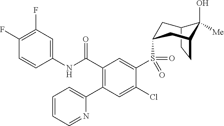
C1(F)=C(F)C=C(NC(C2=C(C3=CC=CC=N3)C=C(Cl)C(S(=O)(=O)C3CC4C(O)([Me])C(CC4)C3)=C2)=O)C=C1
